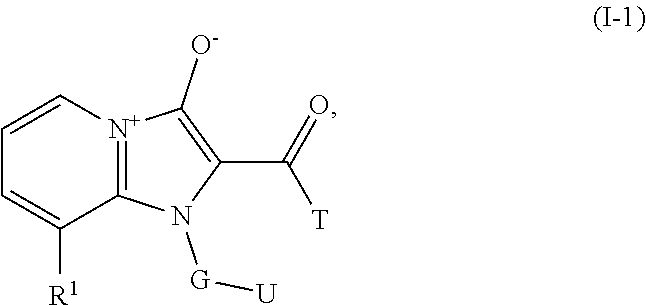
[N+]12=C(N([G][U])C(C(=O)[T])=C1[O-])C([R1])=CC=C2
